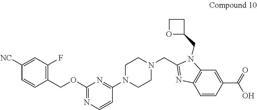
C1([NC])=CC(F)=C(COC2=NC=CC(N3CCN(CC4=NC5=C(N4CC4CCO4)C=C(C(=O)O)C=C5)CC3)=N2)C=C1
